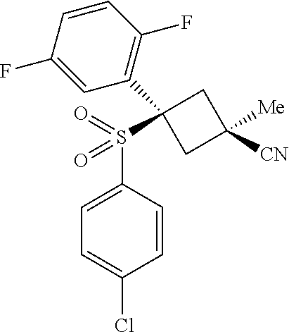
C1=CC(F)=CC(C2(S(C3=CC=C(Cl)C=C3)(=O)=O)CC([Me])([CN])C2)=C1F
